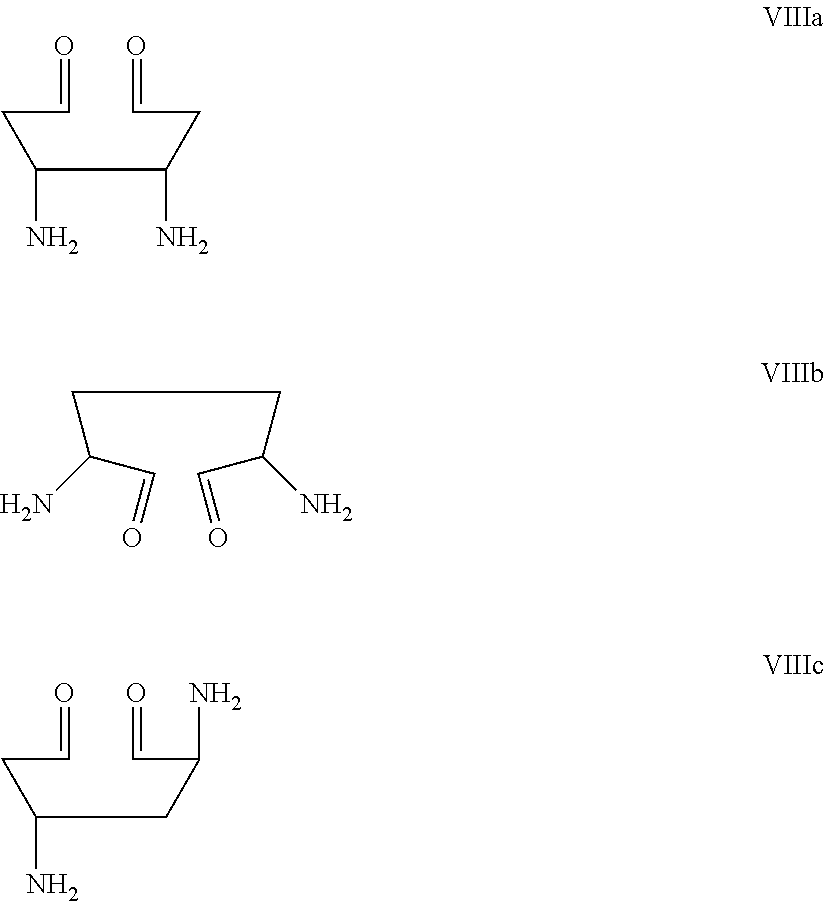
C(CC(C=O)N)(CC=O)N.C(C(C=O)N)CC(C=O)N.C(C(CC=O)N)(CC=O)N
